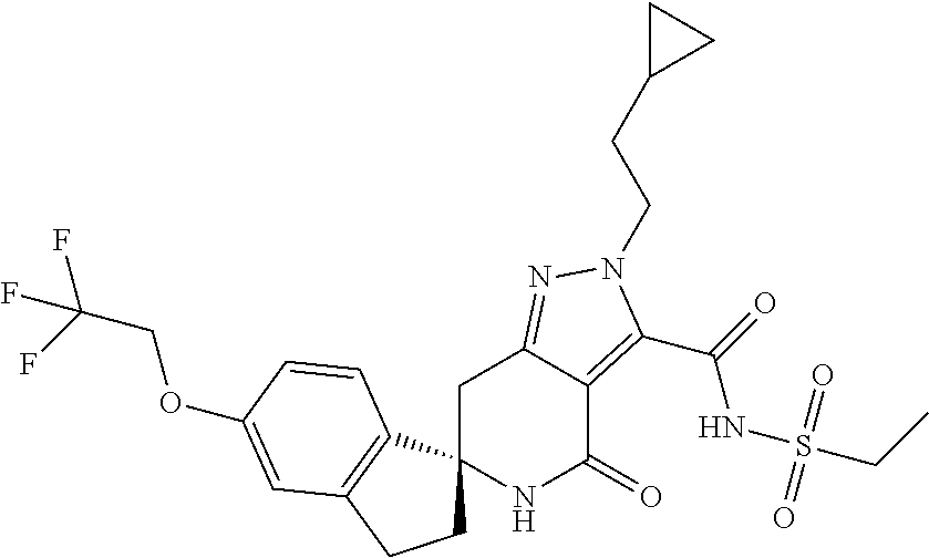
C1C2(C3=C(C1)C=C(OCC(F)(F)F)C=C3)NC(=O)C1=C(C(=O)NS(CC)(=O)=O)N(CCC3CC3)N=C1C2
